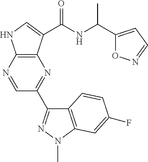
C(C1=CC=NO1)(C)NC(=O)C1=CNC2=C1N=C(C1=NN(C)C3=C1C=CC(F)=C3)C=N2
